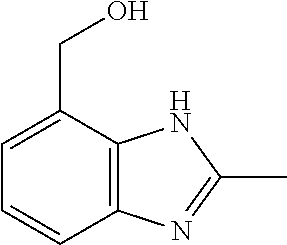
C1=C(CO)C2=C(C=C1)N=C(C)N2
